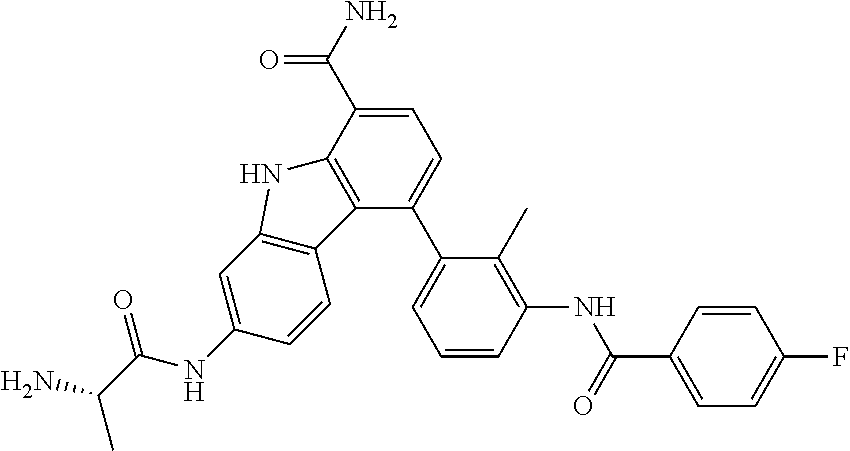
C1=C(C(N)=O)C2=C(C(C3=CC=CC(NC(C4=CC=C(F)C=C4)=O)=C3C)=C1)C1=C(N2)C=C(NC(C(N)C)=O)C=C1
